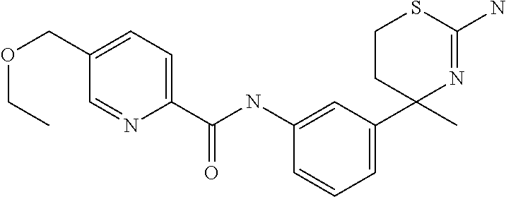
C1=CC=C(C2(C)N=C(N)SCC2)C=C1NC(C1=CC=C(COCC)C=N1)=O
